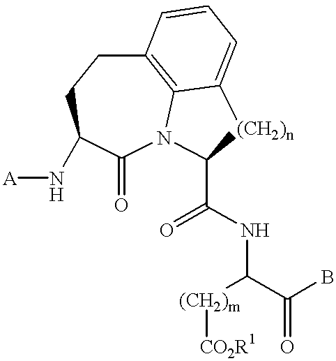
C12=C3N(C(=O)C(N[A])CC1)C(C(=O)NC(C(B)=O)[(CH2)m][CO2R1])[(CH2)n]C3=CC=C2
